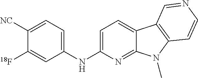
C1=C(NC2=CC=C([NC])C([18F])=C2)N=C2C(=C1)C1=C(N2C)C=CN=C1
